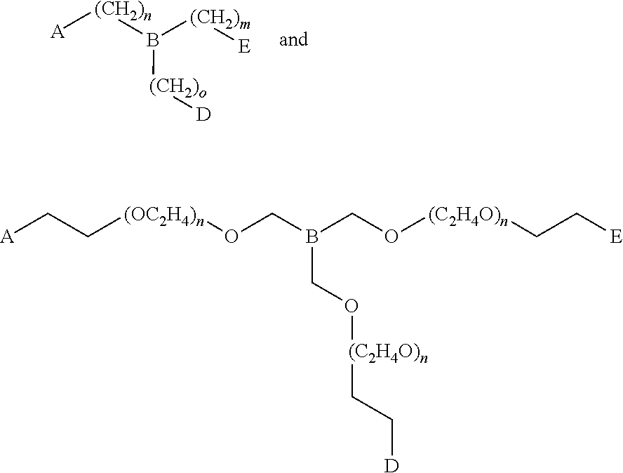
[A][(CH2)n]B([(CH2)m][E])[(CH2)o][D].[A]CC[(OC2H4)n]OCB(CO[(C2H4O)n]CC[E])CO[(C2H4O)n]CC[D]
